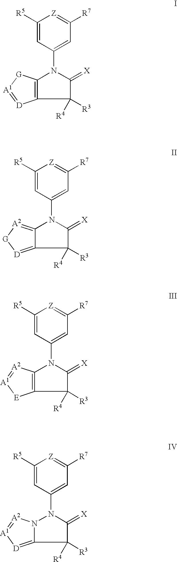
C1([R5])=CC(N2C3=C(C([R3])([R4])C2=[X])[D]=[A1][G]3)=CC([R7])=[Z]1.C1([R5])=CC(N2C3=[A2][G][D]=C3C([R3])([R4])C2=[X])=CC([R7])=[Z]1.C1([R5])=CC(N2C3=C(C([R3])([R4])C2=[X])[E][A1]=[A2]3)=CC([R7])=[Z]1.C1([R5])=CC(N2N3C(=[D][A1]=[A2]3)C([R3])([R4])C2=[X])=CC([R7])=[Z]1
